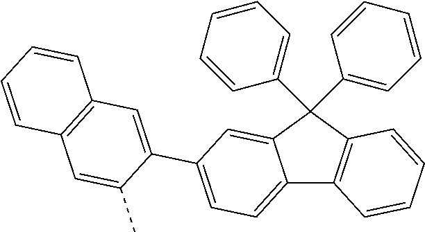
C12=CC=C(C3=CC4=C(C=C3C)C=CC=C4)C=C1C(C1=CC=CC=C1)(C1=CC=CC=C1)C1=C2C=CC=C1
